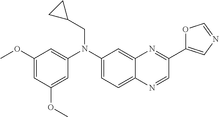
C1=C(N(C2=CC=C3C(=C2)N=C(C2=CN=CO2)C=N3)CC2CC2)C=C(OC)C=C1OC
